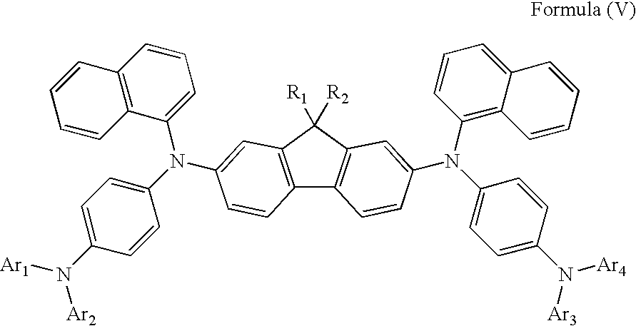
C12=C(C([R1])([R2])C3=C1C=CC(N(C1=CC=C(N([Ar3])[Ar4])C=C1)C1=C4C(=CC=C1)C=CC=C4)=C3)C=C(N(C1=CC=C(N([Ar1])[Ar2])C=C1)C1=CC=CC3=C1C=CC=C3)C=C2
